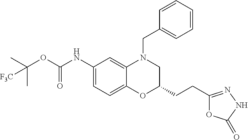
C1=C(NC(OC(C)(C)[F3C])=O)C=C2C(=C1)OC(CCC1=NNC(=O)O1)CN2CC1=CC=CC=C1
